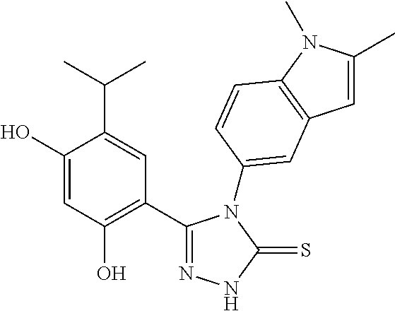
C1(C2=C(O)C=C(O)C(C(C)C)=C2)=NNC(=S)N1C1=CC2=C(N(C)C(C)=C2)C=C1
